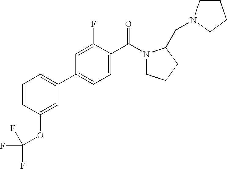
C1=CC=C(C2=CC=C(C(=O)N3CCCC3CN3CCCC3)C(F)=C2)C=C1OC(F)(F)F
